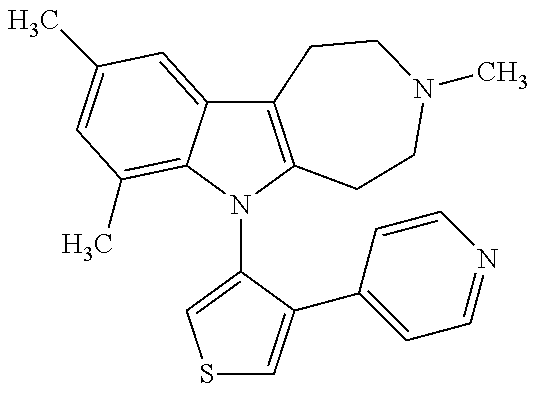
C12=C(N(C3=CSC=C3C3=CC=NC=C3)C3=C(C)C=C(C)C=C13)CCN(C)CC2
